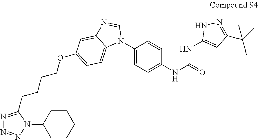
C1(N2C=NC3=CC(OCCCCC4=NN=NN4C4CCCCC4)=CC=C23)=CC=C(NC(=O)NC2=CC(C(C)(C)C)=NN2)C=C1
